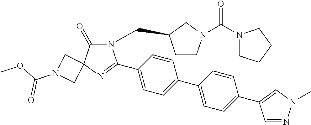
N1(CC2CCN(C(N3CCCC3)=O)C2)C(=O)C2(N=C1C1=CC=C(C3=CC=C(C4=CN(C)N=C4)C=C3)C=C1)CN(C(OC)=O)C2
